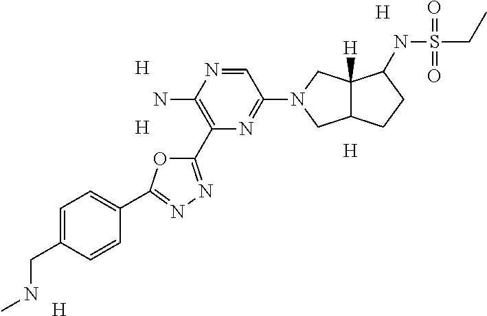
[H].[H].[H].C1=NC(N)=C(C2=NN=C(C3=CC=C(CNC)C=C3)O2)N=C1N1CC2CCC(NS(=O)(=O)CC)C2([H])C1.[H].[H]
